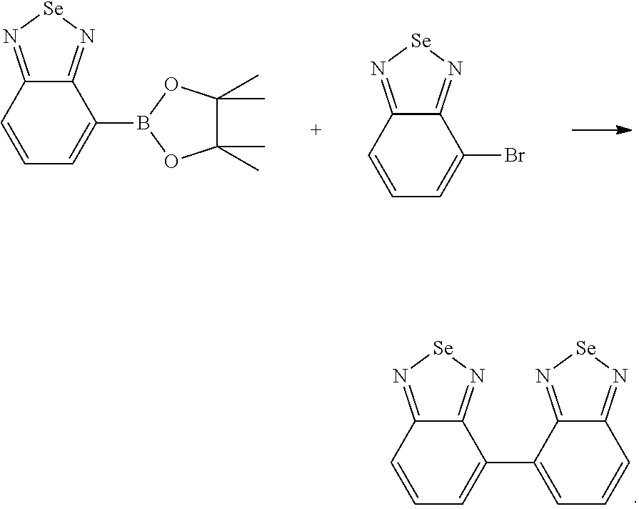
C1=CC=C(B2OC(C)(C)C(C)(C)O2)C2=N[Se]N=C12.C1=CC=C(Br)C2=N[Se]N=C12.C1=CC=C(C2=CC=CC3=N[Se]N=C23)C2=N[Se]N=C12
